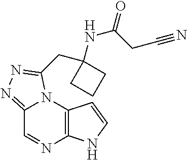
C12=NN=C(CC3(NC(CC#N)=O)CCC3)N1C1=C(N=C2)NC=C1
